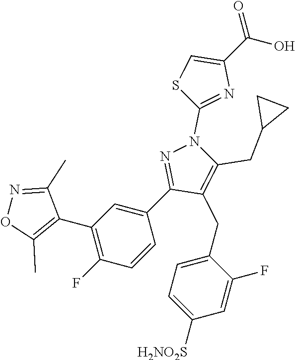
C1(C2=C(C)ON=C2C)=C(F)C=CC(C2=NN(C3=NC(C(=O)O)=CS3)C(CC3CC3)=C2CC2=CC=C([H2NO2S])C=C2F)=C1
